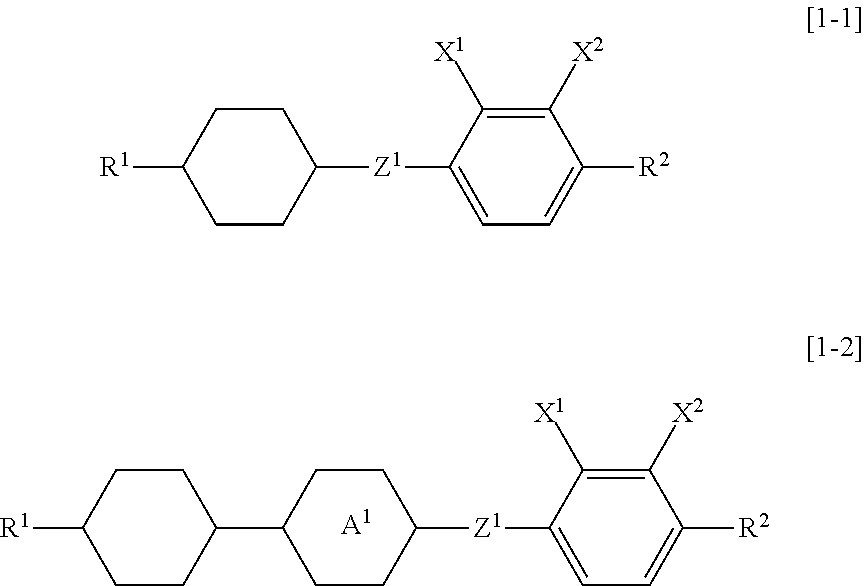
C1CC([Z1]C2=CC=C([R2])C([X2])=C2[X1])CCC1C1CCC([R1])CC1.[A1].C1CC([Z1]C2=CC=C([R2])C([X2])=C2[X1])CCC1[R1]
